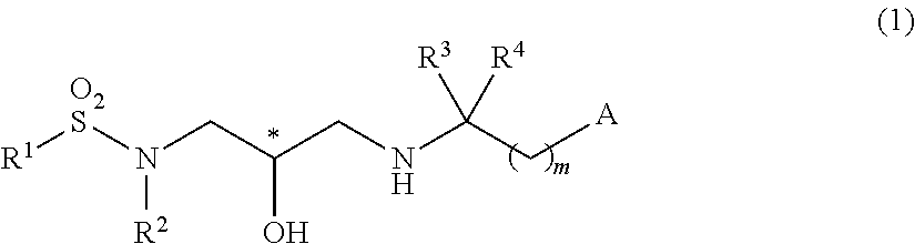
[R1][O2S]N(CC(CNC(C[A])([R3])[R4])O)[R2]
